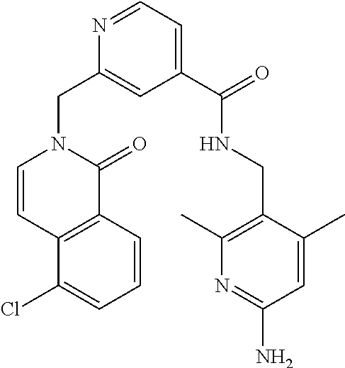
N1=CC=C(C(NCC2=C(C)N=C(N)C=C2C)=O)C=C1CN1C(=O)C2=C(C=C1)C(Cl)=CC=C2
